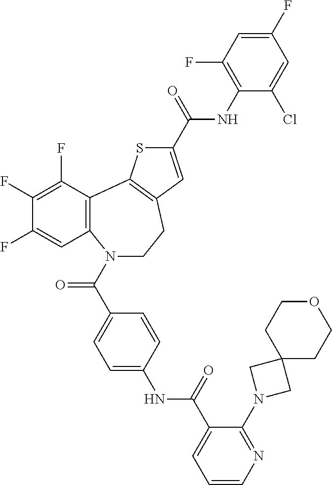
N1(C(C2=CC=C(NC(C3=CC=CN=C3N3CC4(C3)CCOCC4)=O)C=C2)=O)CCC2=C(C3=C1C=C(F)C(F)=C3F)SC(C(=O)NC1=C(F)C=C(F)C=C1Cl)=C2
